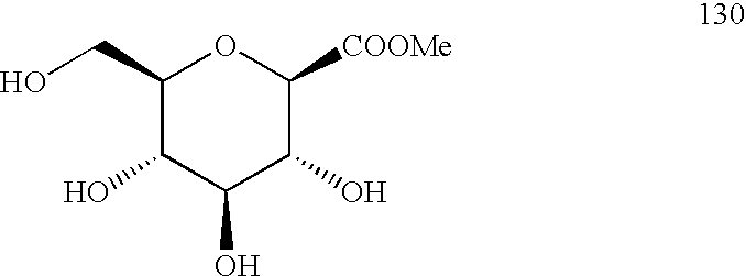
C1(CO)C(O)C(O)C(O)C([COOMe])O1
